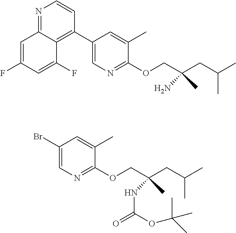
C12=C(C3=CN=C(OCC(CC(C)C)(C)N)C(C)=C3)C=CN=C1C=C(F)C=C2F.BrC1=CN=C(OCC(CC(C)C)(C)NC(=O)OC(C)(C)C)C(C)=C1
